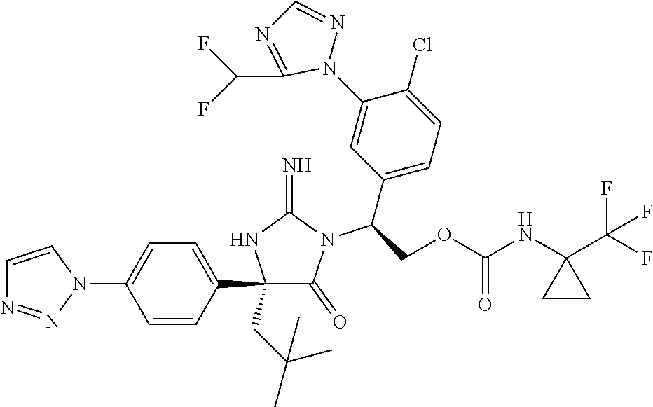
C1(C2=CC=C(N3C=CN=N3)C=C2)(CC(C)(C)C)C(=O)N(C(C2=CC=C(Cl)C(N3N=CN=C3C(F)F)=C2)COC(NC2(C(F)(F)F)CC2)=O)C(=N)N1
